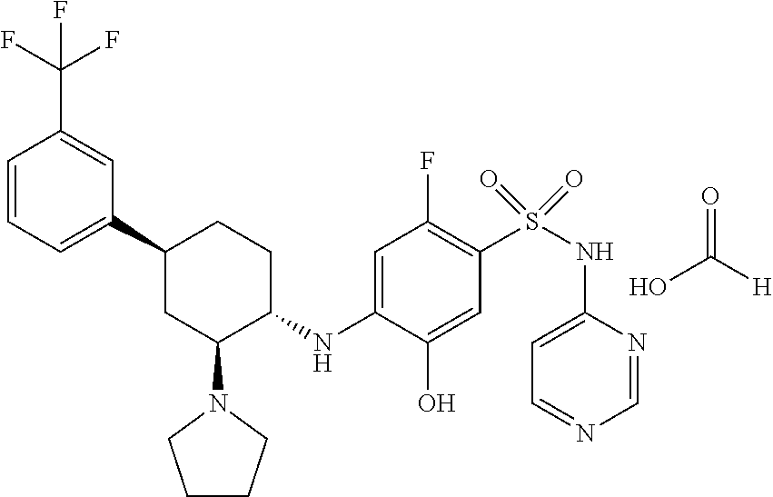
C1(C2CC(N3CCCC3)C(NC3=CC(F)=C(S(NC4=CC=NC=N4)(=O)=O)C=C3O)CC2)=CC=CC(C(F)(F)F)=C1.O=C([H])O
